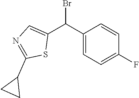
C1=C(C(C2=CN=C(C3CC3)S2)Br)C=CC(F)=C1
